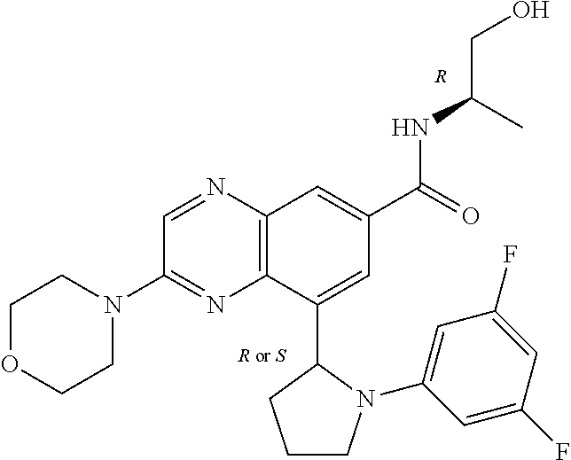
C1OCCN(C2=NC3=C(N=C2)C=C(C(=O)NC(C)CO)C=C3C2N(C3=CC(F)=CC(F)=C3)CCC2)C1.[R]
